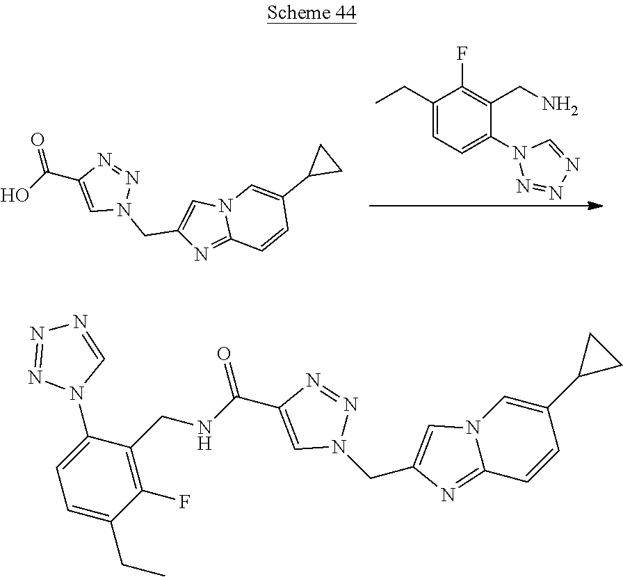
CCC1=CC=C(N2N=NN=C2)C(CN)=C1F.OC(C1=CN(CC2=CN3C(=N2)C=CC(C2CC2)=C3)N=N1)=O.C1(CNC(C2=CN(CC3=CN4C(=N3)C=CC(C3CC3)=C4)N=N2)=O)=C(F)C(CC)=CC=C1N1C=NN=N1
